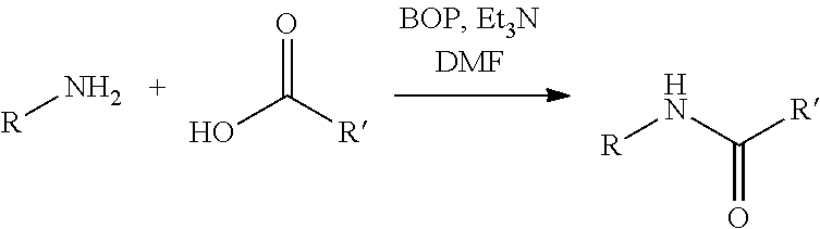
[R]N.OC([R])=O.[R]NC([R])=O
